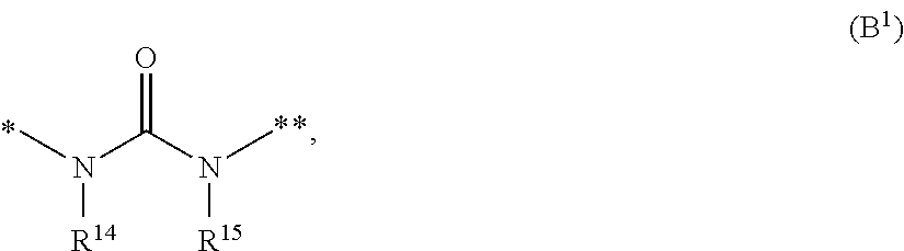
CN(C(N(C)[R15])=O)[R14]
